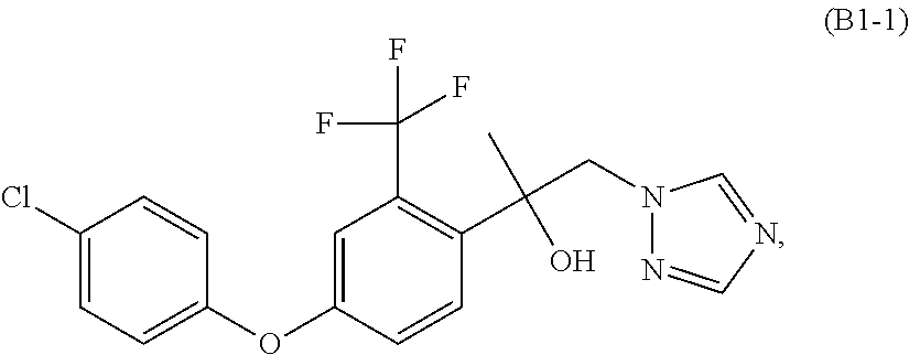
C1(OC2=CC(C(F)(F)F)=C(C(CN3N=CN=C3)(C)O)C=C2)=CC=C(Cl)C=C1
